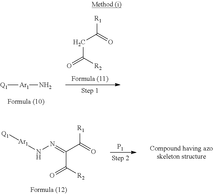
[Q1][Ar1]N.O=C([R2])CC(=O)[R1].[Q1][Ar1]NN=C(C(=O)[R1])C([R2])=O.[P1]
